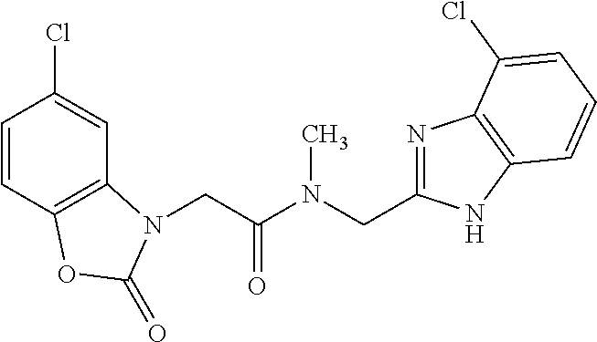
C1=CC2=C(C=C1Cl)N(CC(N(CC1=NC3=C(N1)C=CC=C3Cl)C)=O)C(=O)O2
